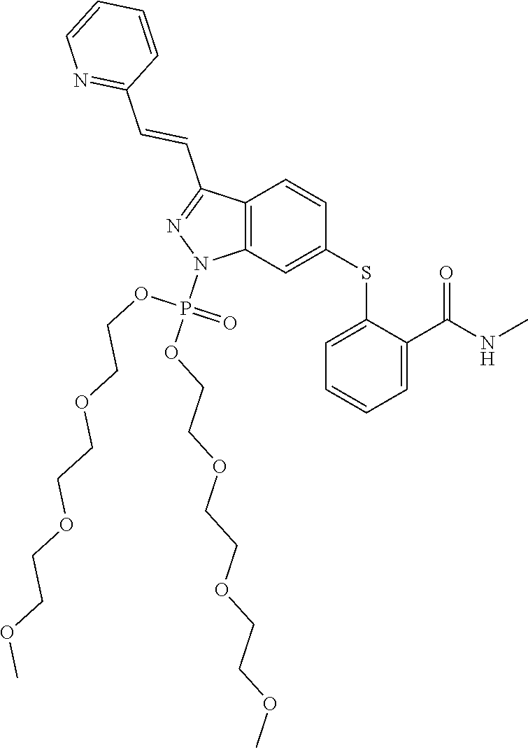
C1(SC2=CC3=C(C=C2)C(C=CC2=NC=CC=C2)=NN3P(OCCOCCOCCOC)(OCCOCCOCCOC)=O)=CC=CC=C1C(NC)=O
